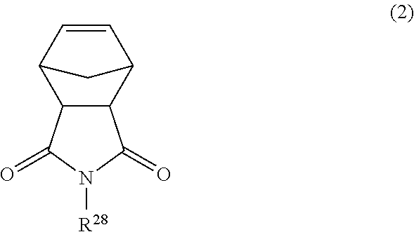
C12C(C(=O)N([R28])C1=O)C1C=CC2C1
